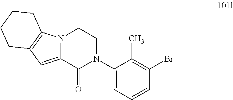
N12C(=CC3=C1CCCC3)C(=O)N(C1=CC=CC(Br)=C1C)CC2
